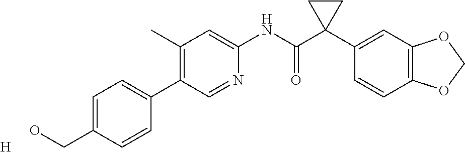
C1(C)=C(C2=CC=C(CO)C=C2)C=NC(NC(C2(C3=CC4=C(C=C3)OCO4)CC2)=O)=C1.[H]
